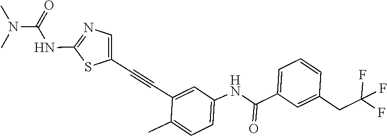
N1=C(NC(N(C)C)=O)SC(C#CC2=CC(NC(C3=CC=CC(CC(F)(F)F)=C3)=O)=CC=C2C)=C1
